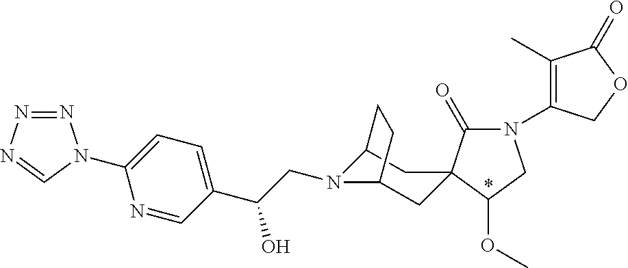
C(C(C1=CC=C(N2N=NN=C2)N=C1)O)N1C2CC3(CC1CC2)C(=O)N(C1=C(C)C(=O)OC1)CC3OC
